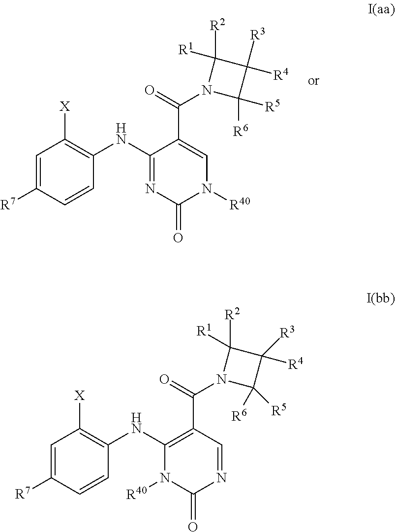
C1=C([R7])C=CC(NC2=C(C(=O)N3C([R6])([R5])C([R3])([R4])C3([R2])[R1])C=NC(=O)N2[R40])=C1[X].C1=C([R7])C=CC(NC2=NC(=O)N([R40])C=C2C(=O)N2C([R6])([R5])C([R3])([R4])C2([R2])[R1])=C1[X]
